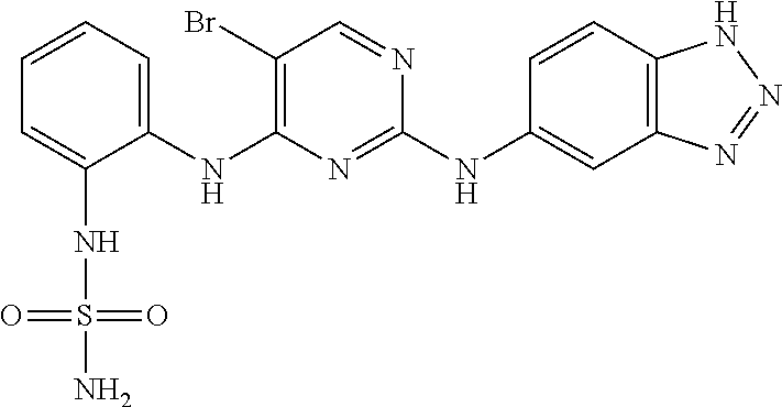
C1=CC=C(NC2=C(Br)C=NC(NC3=CC4=C(C=C3)NN=N4)=N2)C(NS(N)(=O)=O)=C1
